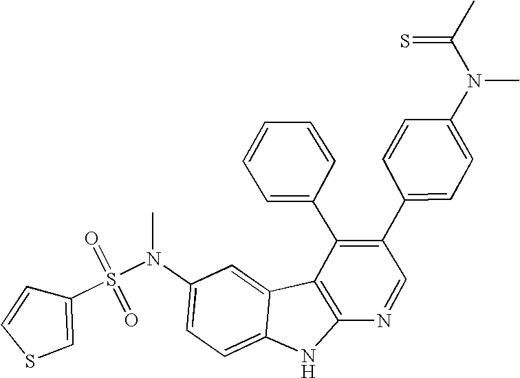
N(C1=CC=C2C(=C1)C1=C(N2)N=CC(C2=CC=C(N(C)C(C)=S)C=C2)=C1C1=CC=CC=C1)(S(=O)(C1=CSC=C1)=O)C
